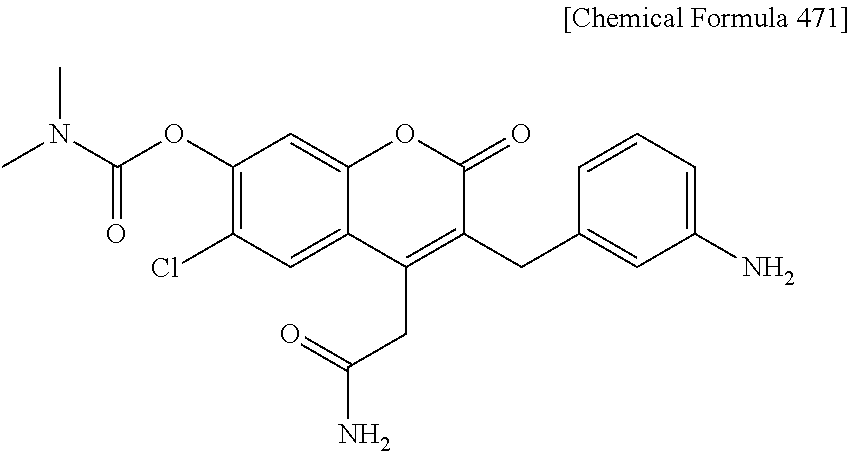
C1(OC(N(C)C)=O)=C(Cl)C=C2C(=C1)OC(=O)C(CC1=CC(N)=CC=C1)=C2CC(N)=O
